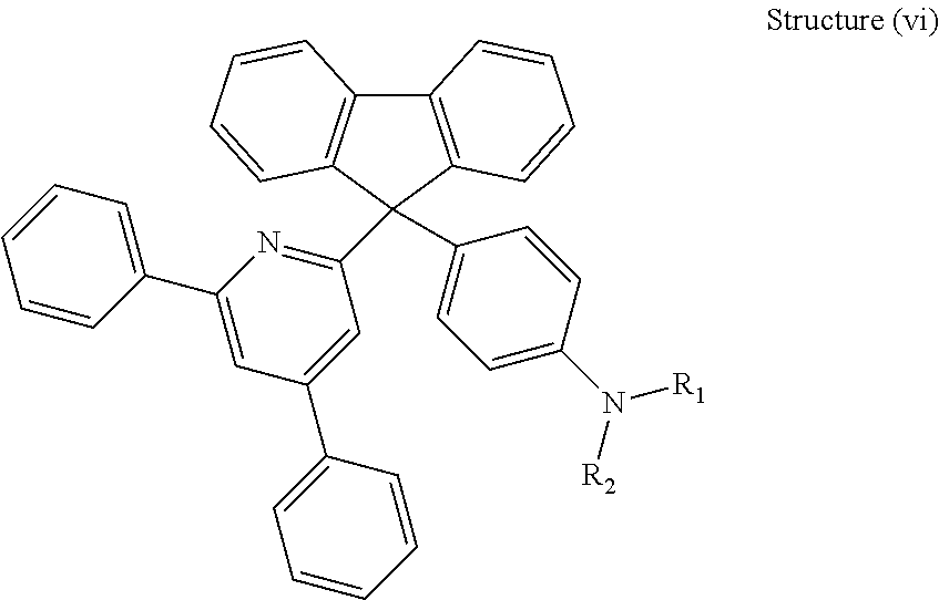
C1=CC=CC(C2=CC(C3=CC=CC=C3)=CC(C3(C4=CC=C(N([R2])[R1])C=C4)C4=C(C5=C3C=CC=C5)C=CC=C4)=N2)=C1
